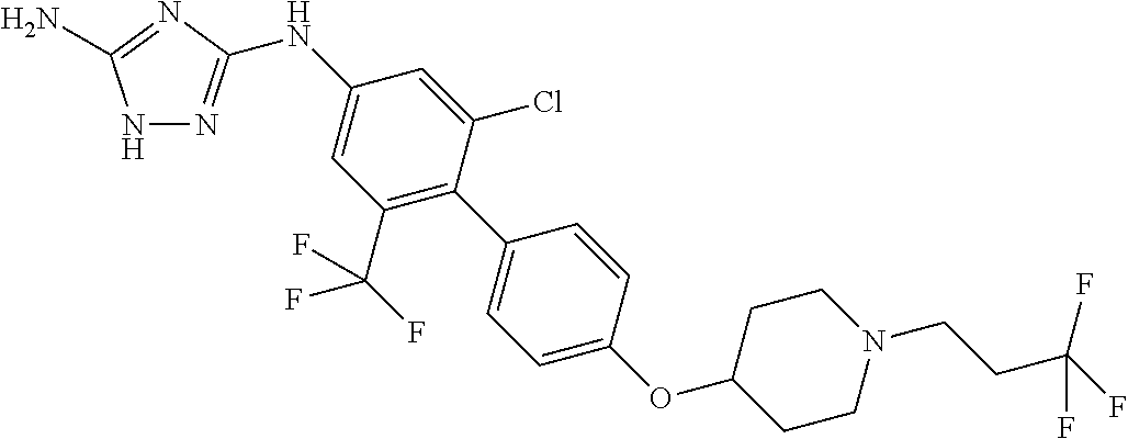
N1N=C(NC2=CC(C(F)(F)F)=C(C3=CC=C(OC4CCN(CCC(F)(F)F)CC4)C=C3)C(Cl)=C2)N=C1N
